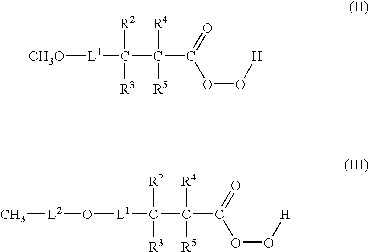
[CH3O][L1]C([R2])([R3])C([R4])([R5])C(=O)OO[H].O([L1]C([R2])([R3])C([R4])([R5])C(=O)OO[H])[L2]C
